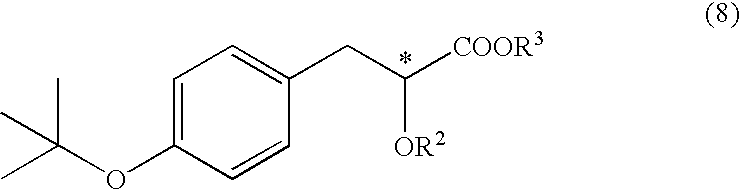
C1=C(OC(C)(C)C)C=CC(CC([COOR3])[OR2])=C1
